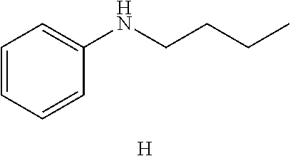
C1=CC=CC(NCCCC)=C1.[H]
